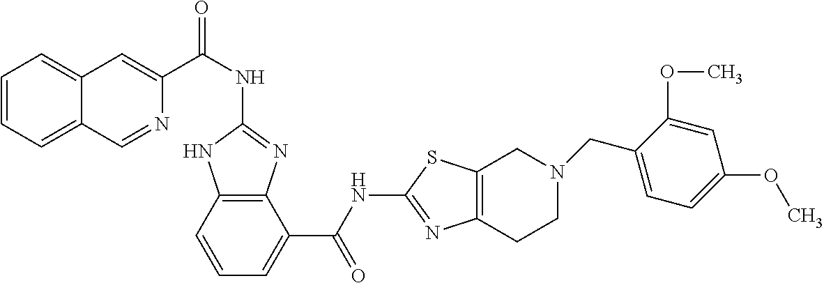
C1(NC(C2=CC3=CC=CC=C3C=N2)=O)=NC2=C(N1)C=CC=C2C(NC1=NC2=C(S1)CN(CC1=CC=C(OC)C=C1OC)CC2)=O
